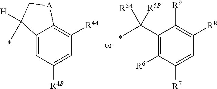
C12=CC([R4B])=CC([R4A])=C1[A]CC2([H])C.C1(C(C)([R5A])[R5B])=C([R6])C([R7])=CC([R8])=C1[R9]
